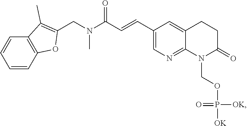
C12=C(C=CC=C1)C(C)=C(CN(C(C=CC1=CN=C3C(=C1)CCC(=O)N3COP([OK])(=O)[OK])=O)C)O2
